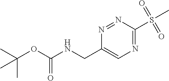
N1=C(S(C)(=O)=O)N=NC(CNC(OC(C)(C)C)=O)=C1
